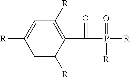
C1=C([R])C(C(=O)P(=O)([R])[R])=C([R])C=C1[R]
